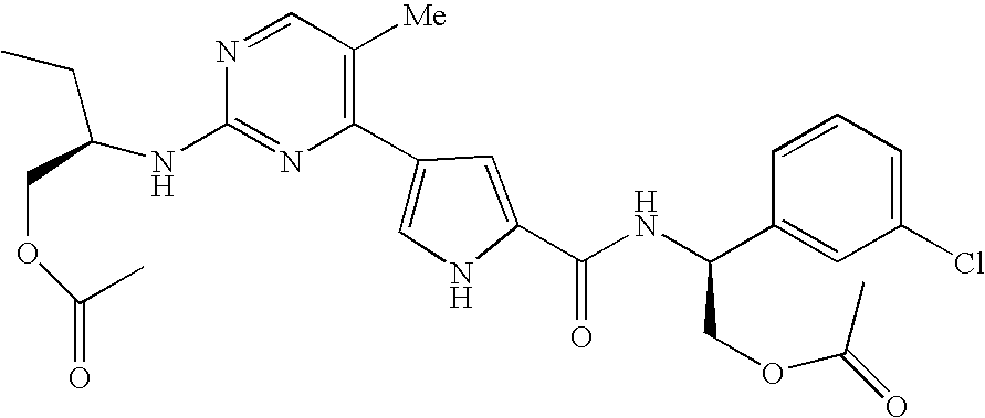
N1=C(NC(CC)COC(C)=O)N=CC([Me])=C1C1=CNC(C(NC(C2=CC(Cl)=CC=C2)COC(C)=O)=O)=C1
